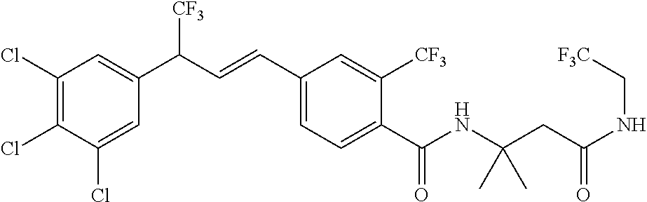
C1(Cl)=C(Cl)C(Cl)=CC(C(C=CC2=CC=C(C(NC(CC(NC[F3C])=O)(C)C)=O)C([CF3])=C2)[CF3])=C1
